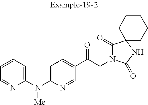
C1(C(CN2C(=O)C3(NC2=O)CCCCC3)=O)=CC=C(N(C2=CC=CC=N2)[Me])N=C1
